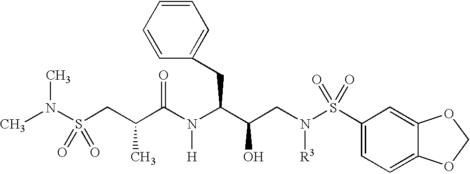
CN(S(CC(C(N(C(CC1=CC=CC=C1)C(O)CN([R3])S(=O)(C1=CC=C2C(=C1)OCO2)=O)[H])=O)C)(=O)=O)C
